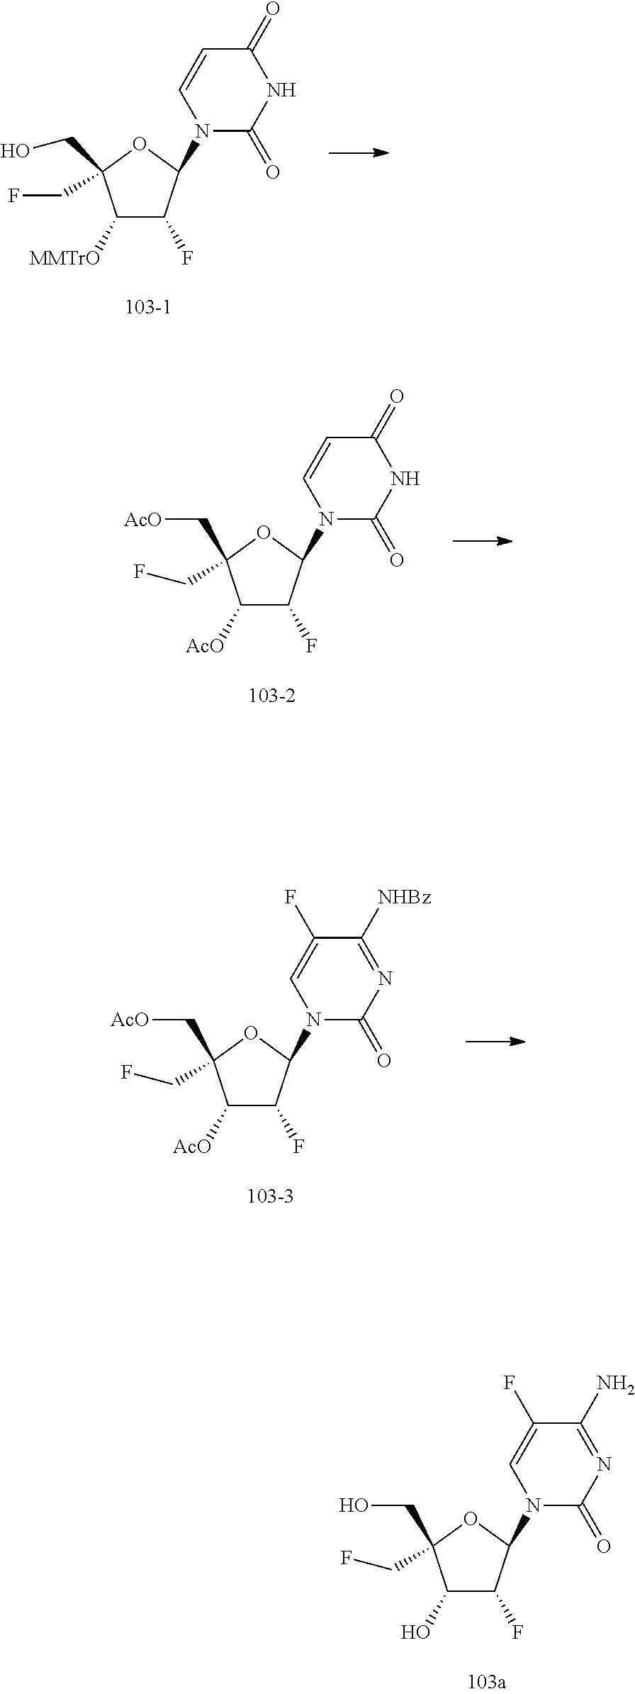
C1([MMTrO])C(F)C(N2C(=O)NC(=O)C=C2)OC1(CF)CO.C1([AcO])C(F)C(N2C(=O)NC(=O)C=C2)OC1(CF)C[AcO].C1([AcO])C(F)C(N2C(=O)N=C([NHBz])C(F)=C2)OC1(CF)C[AcO].C1(O)C(F)C(N2C(=O)N=C(N)C(F)=C2)OC1(CF)CO
